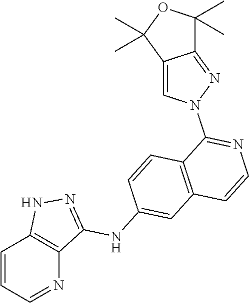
C1=CC=NC2=C1NN=C2NC1=CC2=C(C=C1)C(N1N=C3C(=C1)C(C)(C)OC3(C)C)=NC=C2
